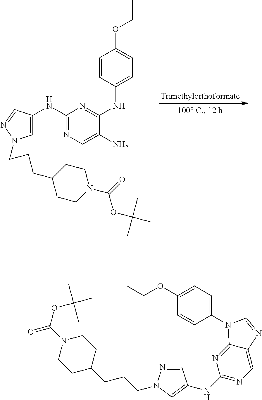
C1(NC2=CN(CCCC3CCN(C(=O)OC(C)(C)C)CC3)N=C2)=NC=C(N)C(NC2=CC=C(OCC)C=C2)=N1.C1C(CCCN2N=CC(NC3=NC=C4C(=N3)N(C3=CC=C(OCC)C=C3)C=N4)=C2)CCN(C(=O)OC(C)(C)C)C1
